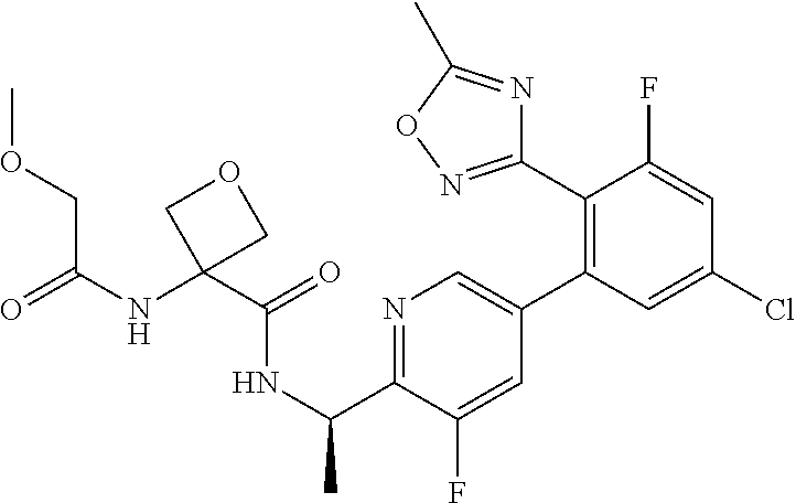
N1=C(C(NC(=O)C2(NC(=O)COC)COC2)C)C(F)=CC(C2=C(C3=NOC(C)=N3)C(F)=CC(Cl)=C2)=C1
